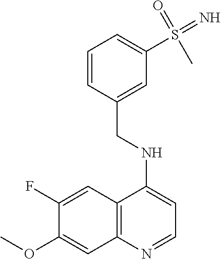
C12=C(N=CC=C1NCC1=CC(S(=N)(=O)C)=CC=C1)C=C(OC)C(F)=C2
